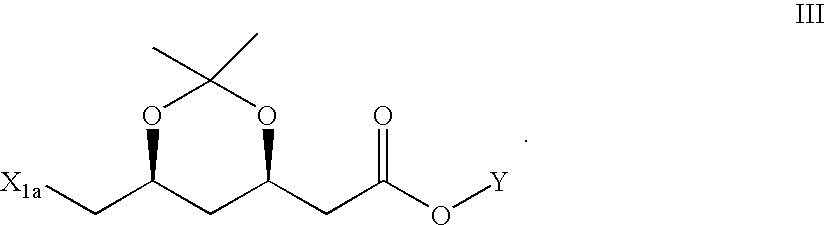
[X1a]CC1CC(CC(O[Y])=O)OC(C)(C)O1
